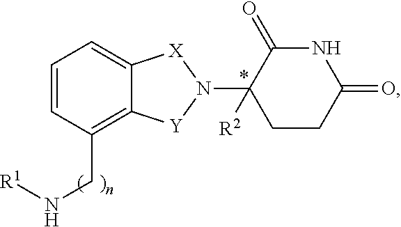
C1=CC(CN[R1])=C2C(=C1)[X]N(C1([R2])CCC(=O)NC1=O)[Y]2
